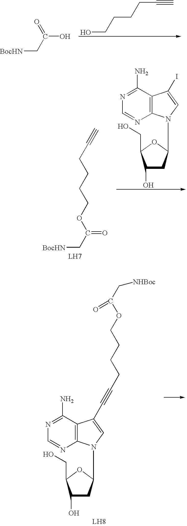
[BocHN]CC(=O)O.OCCCCC#C.[BocHN]CC(OCCCCC#C)=O.C1(O)CC(N2C3=C(C(N)=NC=N3)C(I)=C2)OC1CO.C1(O)CC(N2C3=C(C(N)=NC=N3)C(C#CCCCCOC(C[NHBoc])=O)=C2)OC1CO
